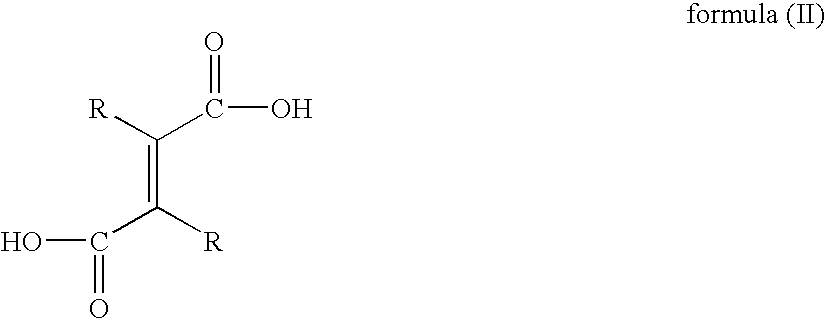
C(=C([R])C(O)=O)([R])C(O)=O
